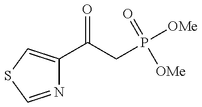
N1=CSC=C1C(=O)CP(=O)([OMe])[OMe]
